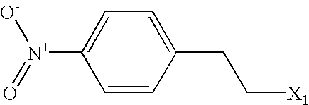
C1=CC(CC[X1])=CC=C1[N+](=O)[O-]
